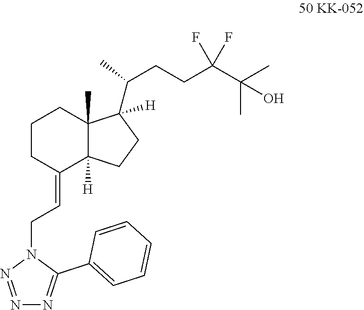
C1CC(=CCN2N=NN=C2C2=CC=CC=C2)C2([H])C(C)(C1)C([H])(C(CCC(C(C)(C)O)(F)F)C)CC2
